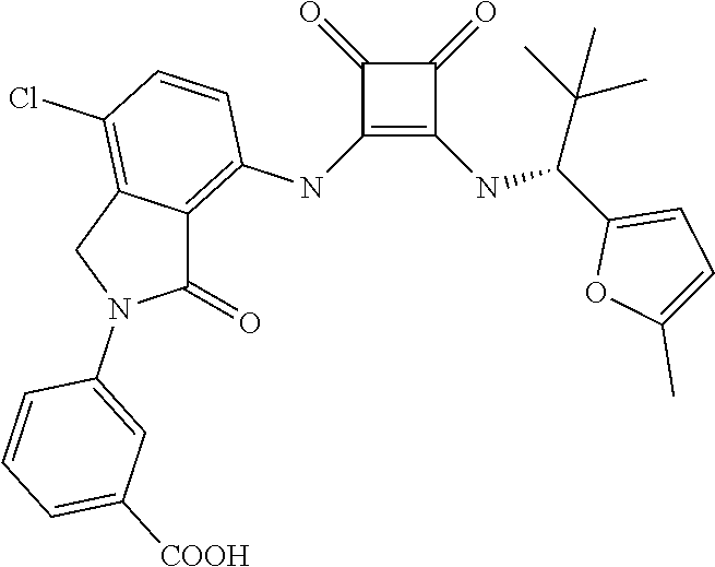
C1(NC2=C3C(=C(Cl)C=C2)CN(C2=CC([COOH])=CC=C2)C3=O)=C(NC(C2=CC=C(C)O2)C(C)(C)C)C(=O)C1=O
